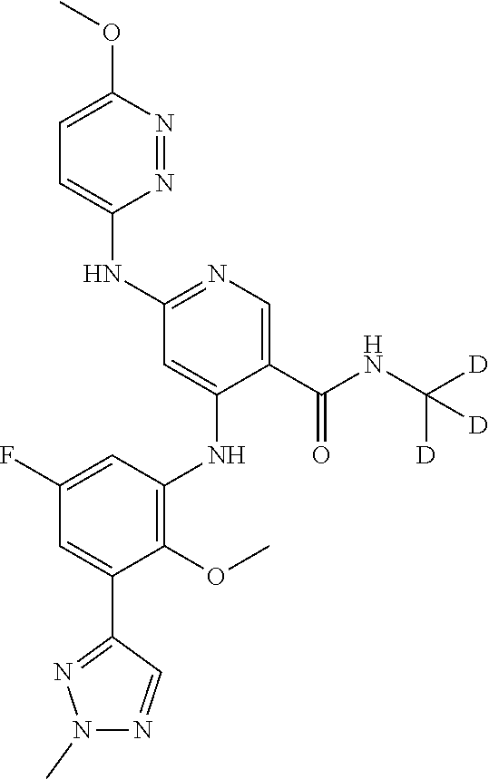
C1=C(F)C=C(C2=NN(C)N=C2)C(OC)=C1NC1=CC(NC2=CC=C(OC)N=N2)=NC=C1C(NC([D])([D])[D])=O
